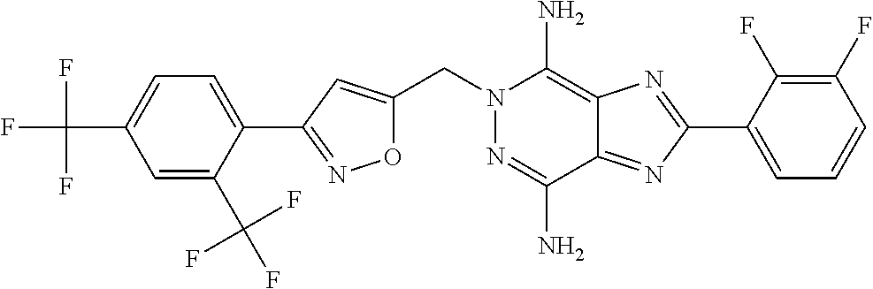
O1C(CN2N=C(N)C3=NC(C4=CC=CC(F)=C4F)=NC3=C2N)=CC(C2=CC=C(C(F)(F)F)C=C2C(F)(F)F)=N1
